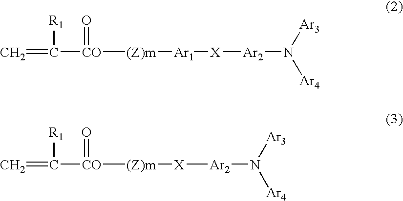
C=C([CO]([(Z)m][Ar1][X][Ar2]N([Ar4])[Ar3])=O)[R1].C=C([CO]([(Z)m][X][Ar2]N([Ar4])[Ar3])=O)[R1]
